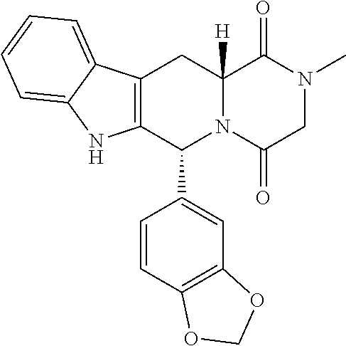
C12([H])N(C(=O)CN(C)C1=O)C(C1=CC3=C(C=C1)OCO3)C1=C(C2)C2=CC=CC=C2N1
